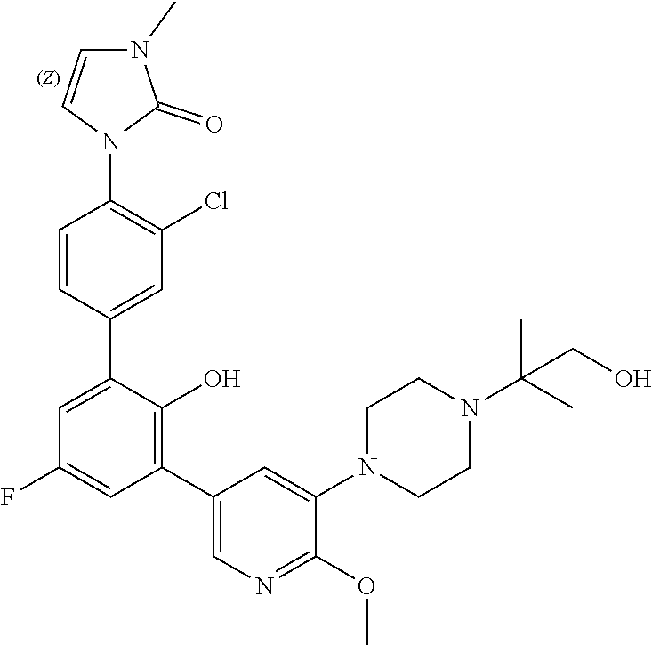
C1CN(C2=CC(C3=C(O)C(C4=CC(Cl)=C(N5C=CN(C)C5=O)C=C4)=CC(F)=C3)=CN=C2OC)CCN1C(C)(CO)C
